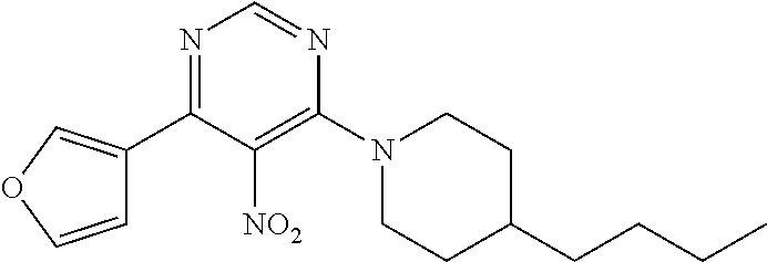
C1(C2=COC=C2)=NC=NC(N2CCC(CCCC)CC2)=C1[NO2]
